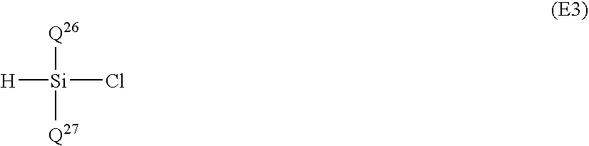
[H][Si](Cl)([Q26])[Q27]
